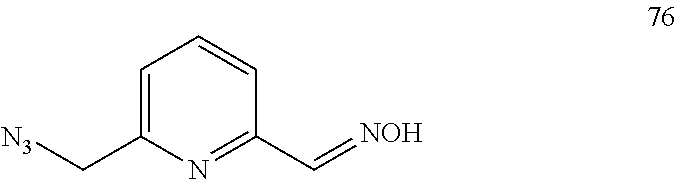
C1=C(C[N3])N=C(C=[NOH])C=C1
